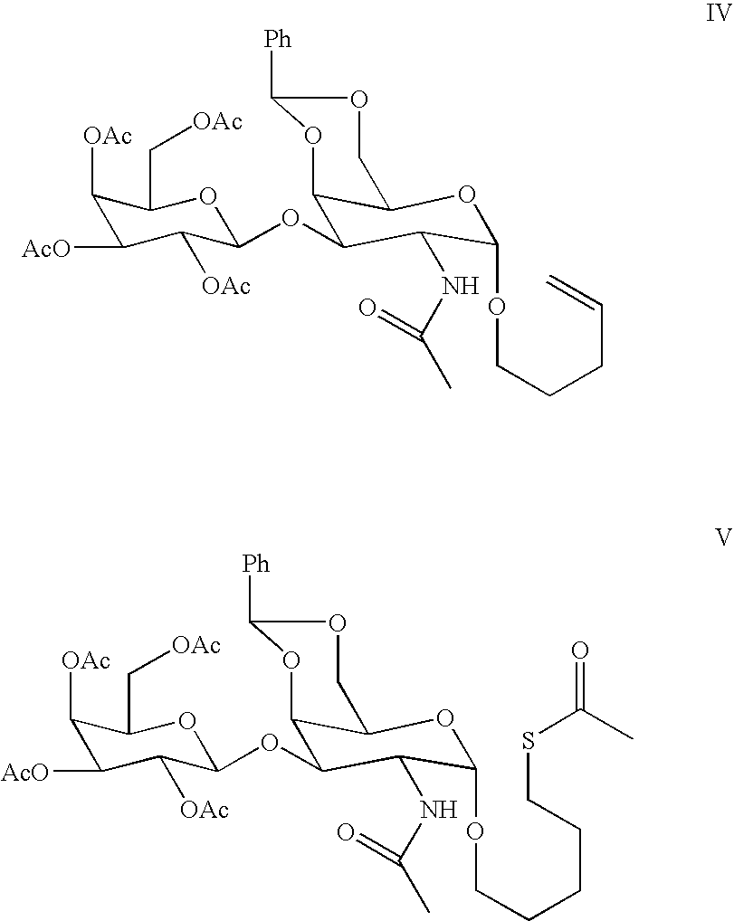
C1([OAc])C([AcO])C([OAc])C(OC2C3C(OC(OCCCC=C)C2NC(C)=O)COC([Ph])O3)OC1C[OAc].C1([OAc])C([AcO])C([OAc])C(OC2C3C(OC(OCCCCCSC(C)=O)C2NC(C)=O)COC([Ph])O3)OC1C[OAc]
